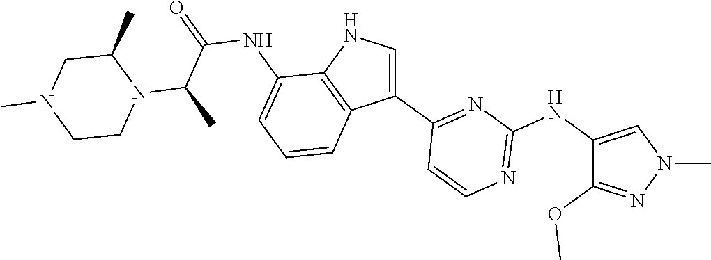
N1=C(NC2=CN(C)N=C2OC)N=C(C2=CNC3=C2C=CC=C3NC(=O)C(C)N2C(C)CN(C)CC2)C=C1
